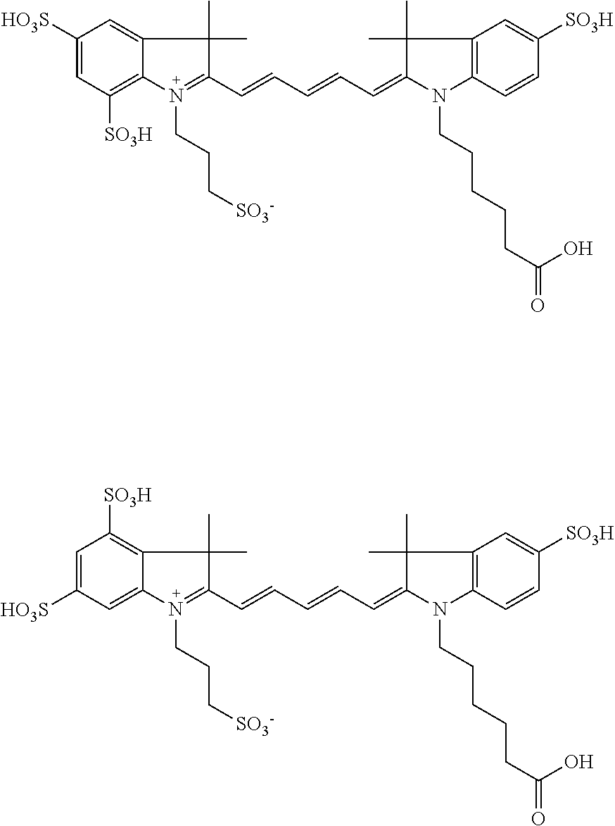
C1([HO3S])=CC([SO3H])=C2C(=C1)C(C)(C)C(C=CC=CC=C1C(C)(C)C3=C(C=CC([SO3H])=C3)N1CCCCCC(=O)O)=N2CCC[SO3-].C1=C([HO3S])C=C2C(=C1[SO3H])C(C)(C)C(C=CC=CC=C1C(C)(C)C3=C(C=CC([SO3H])=C3)N1CCCCCC(=O)O)=N2CCC[SO3-]
